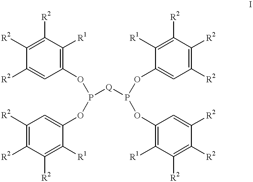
C1([R2])=C([R2])C([R1])=C(OP([Q]P(OC2=CC([R2])=C([R2])C([R2])=C2[R1])OC2=C([R1])C([R2])=C([R2])C([R2])=C2)OC2=CC([R2])=C([R2])C([R2])=C2[R1])C=C1[R2]
